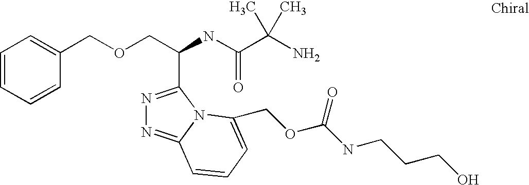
C(NC(C(N)(C)C)=O)(COCC1=CC=CC=C1)C1=NN=C2N1C(COC(NCCCO)=O)=CC=C2
